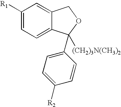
C1([R1])=CC=C2C(=C1)COC2([(CH2)3N(CH3)2])C1=CC=C([R2])C=C1
